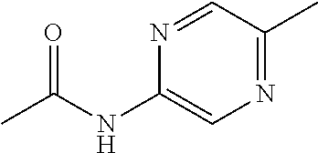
N1=C(C)C=NC(NC(C)=O)=C1
